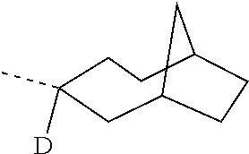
C12CC([D])(C)CCC(C1)CC2
